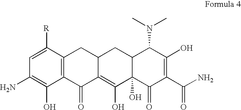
C1=C([R])C2=C(C(O)=C1N)C(=O)C1=C(O)C3(O)C(CC1C2)C(N(C)C)C(O)=C(C(N)=O)C3=O
